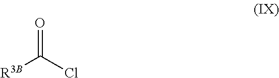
O=C(Cl)[R3B]
